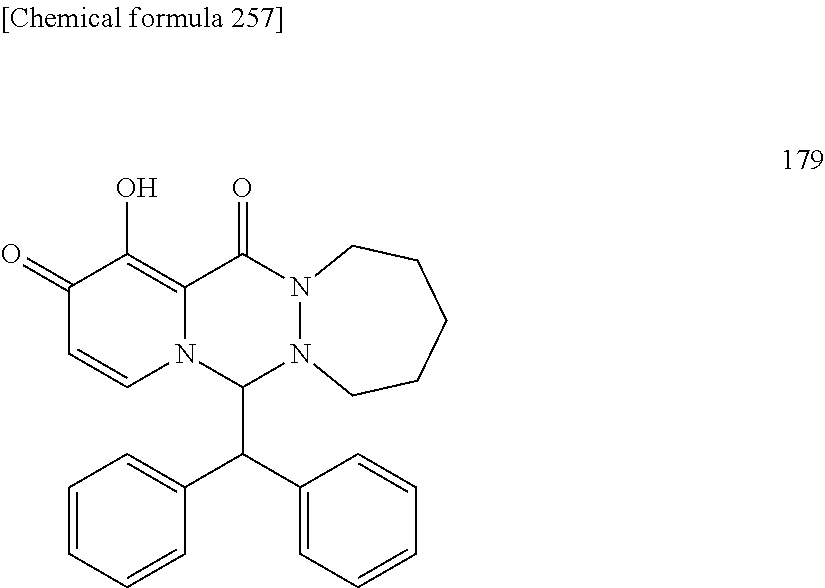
C12=C(O)C(=O)C=CN1C(C(C1=CC=CC=C1)C1=CC=CC=C1)N1N(C2=O)CCCCC1
